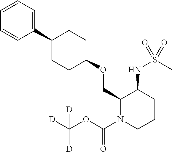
C1(OCC2C(NS(C)(=O)=O)CCCN2C(OC([D])([D])[D])=O)CCC(C2=CC=CC=C2)CC1
